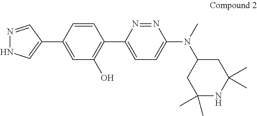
C1=C(C2=C(O)C=C(C3=CNN=C3)C=C2)N=NC(N(C)C2CC(C)(C)NC(C)(C)C2)=C1
